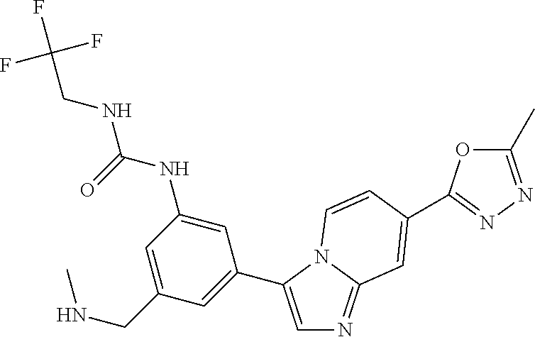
C1=C(C2=CC(CNC)=CC(NC(NCC(F)(F)F)=O)=C2)N2C(=N1)C=C(C1=NN=C(C)O1)C=C2
